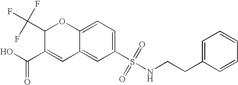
C1(C(F)(F)F)C(C(O)=O)=CC2=CC(S(NCCC3=CC=CC=C3)(=O)=O)=CC=C2O1
